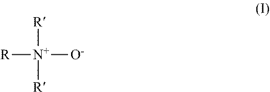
[R][N+]([R])([O-])[R]
